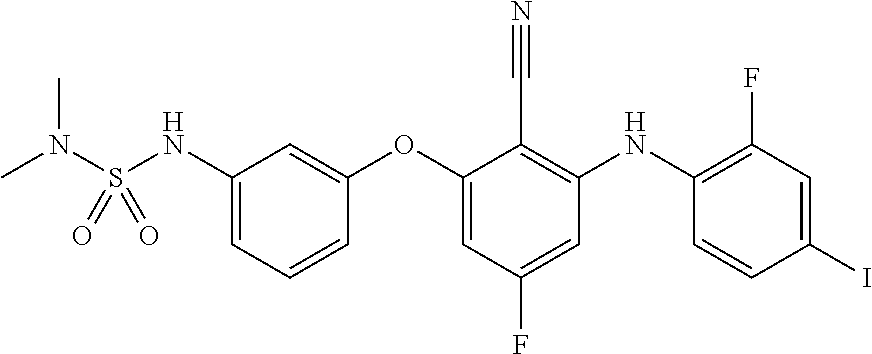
C1(NS(=O)(N(C)C)=O)=CC=CC(OC2=CC(F)=CC(NC3=C(F)C=C(I)C=C3)=C2C#N)=C1
